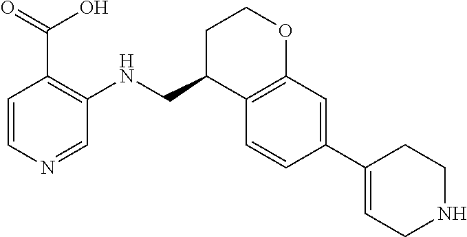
C1=CN=CC(NCC2C3=C(OCC2)C=C(C2=CCNCC2)C=C3)=C1C(=O)O
